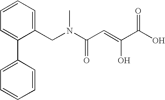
C1=C(C2=CC=CC=C2)C(CN(C(C=C(C(O)=O)O)=O)C)=CC=C1
